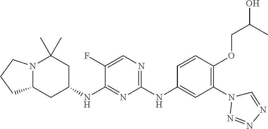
N12C(CC(NC3=NC(NC4=CC(N5N=NN=C5)=C(OCC(C)O)C=C4)=NC=C3F)CC1(C)C)CCC2
